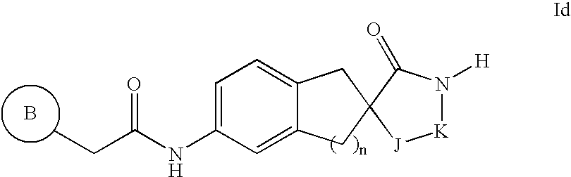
B.CCC(NC1=CC=C2C(=C1)CC1(C2)[J][K]N([H])C1=O)=O
